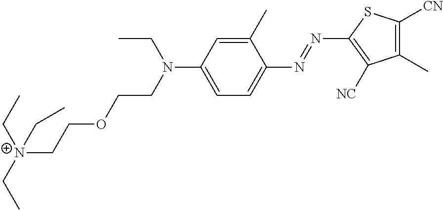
CCN(CCOCC[N+](CC)(CC)CC)C1=CC=C(N=NC2=C([NC])C(C)=C([CN])S2)C(C)=C1
